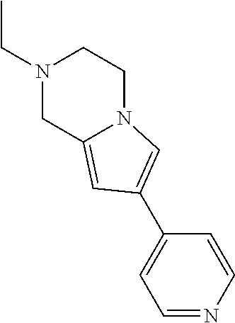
C1N(CC)CCN2C1=CC(C1=CC=NC=C1)=C2
